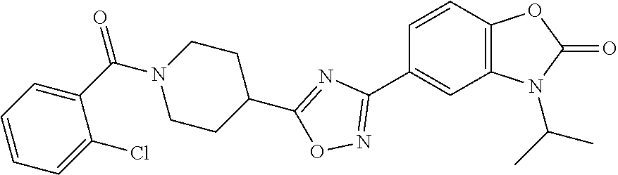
C1=CC2=C(C=C1C1=NOC(C3CCN(C(C4=CC=CC=C4Cl)=O)CC3)=N1)N(C(C)C)C(=O)O2
